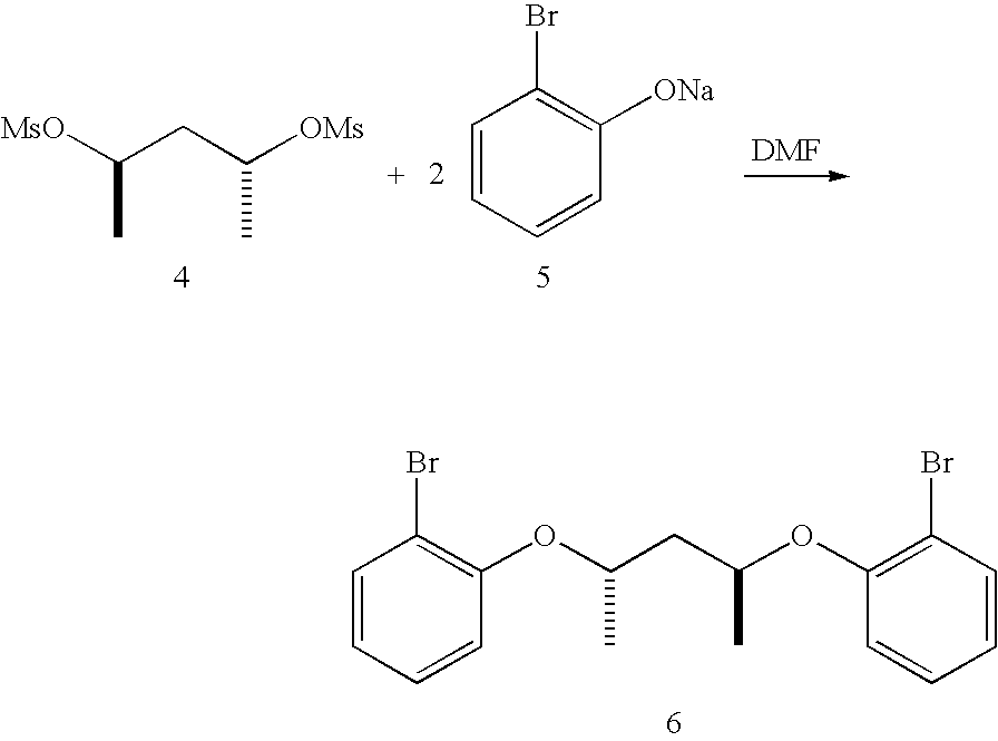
[MsO]C(CC([OMs])C)C.C1=CC=CC([ONa])=C1Br.C1=CC=CC(OC(CC(OC2=C(Br)C=CC=C2)C)C)=C1Br
